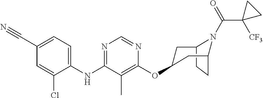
C12CCC(CC(OC3=C(C)C(NC4=CC=C(C#N)C=C4Cl)=NC=N3)C1)N2C(C1([CF3])CC1)=O
